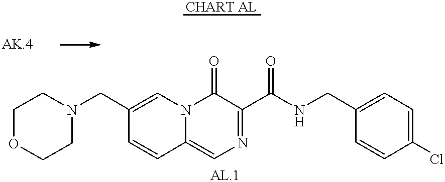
C1(CN2CCOCC2)=CN2C(=CN=C(C(NCC3=CC=C(Cl)C=C3)=O)C2=O)C=C1
